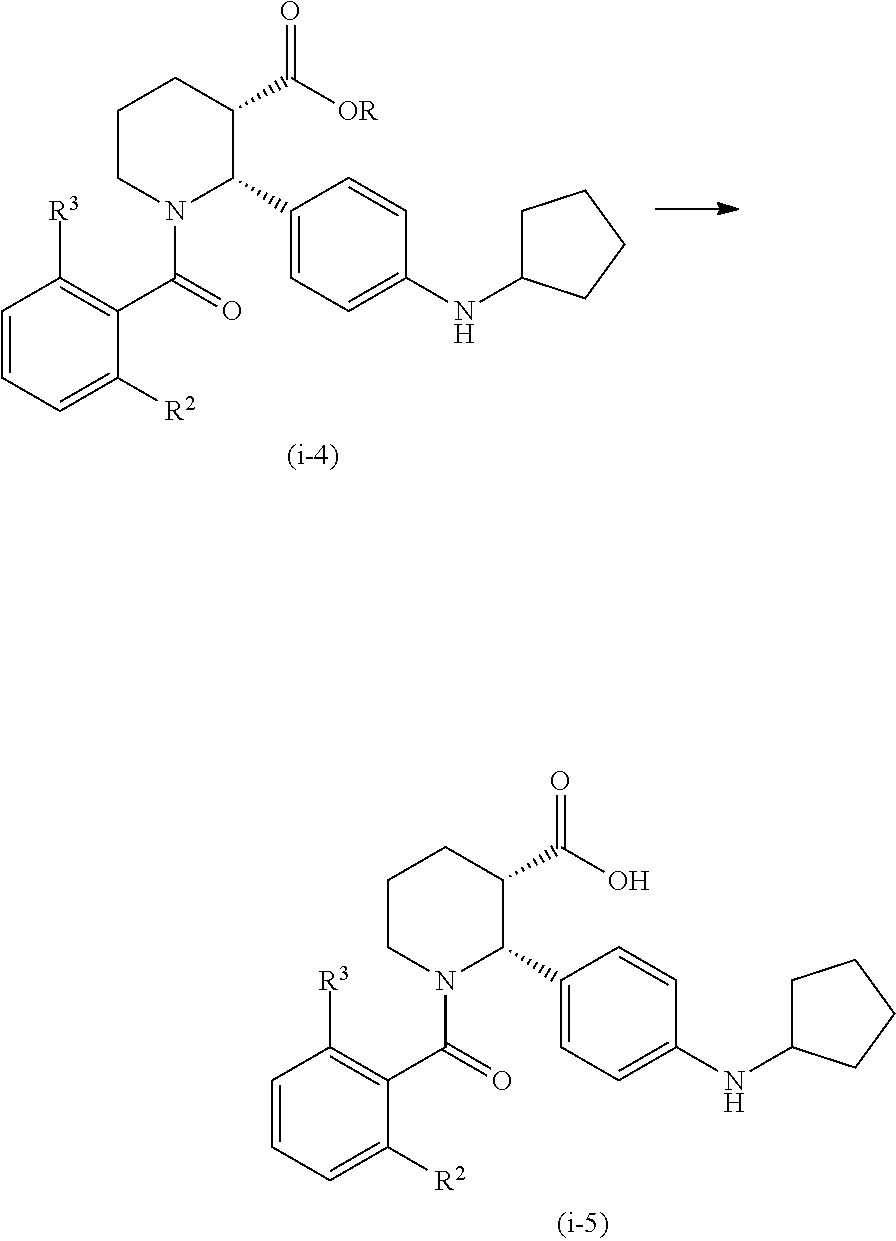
C1=CC=C([R2])C(C(=O)N2CCCC(C([OR])=O)C2C2=CC=C(NC3CCCC3)C=C2)=C1[R3].C1=CC=C([R2])C(C(=O)N2CCCC(C(O)=O)C2C2=CC=C(NC3CCCC3)C=C2)=C1[R3]
